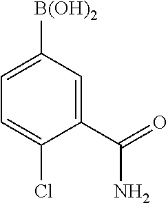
C1(C(=O)N)=CC([B(OH)2])=CC=C1Cl
